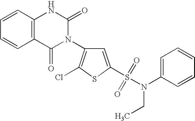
C1=CC2=C(C=C1)C(=O)N(C1=C(Cl)SC(S(N(CC)C3=CC=CC=C3)(=O)=O)=C1)C(=O)N2
